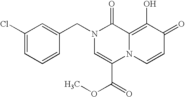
C1(Cl)=CC=CC(CN2C=C(C(=O)OC)N3C(=C(O)C(=O)C=C3)C2=O)=C1
